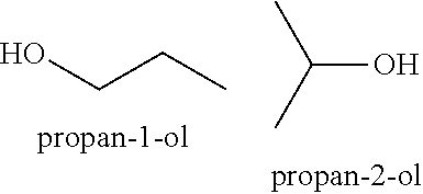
C(CC)O.CC(C)O
